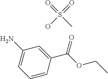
C1(N)=CC=CC(C(OCC)=O)=C1.CS(=O)(=O)O
